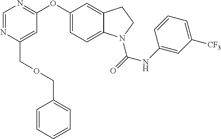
C1(OC2=NC=NC(COCC3=CC=CC=C3)=C2)=CC=C2C(=C1)CCN2C(NC1=CC([CF3])=CC=C1)=O
